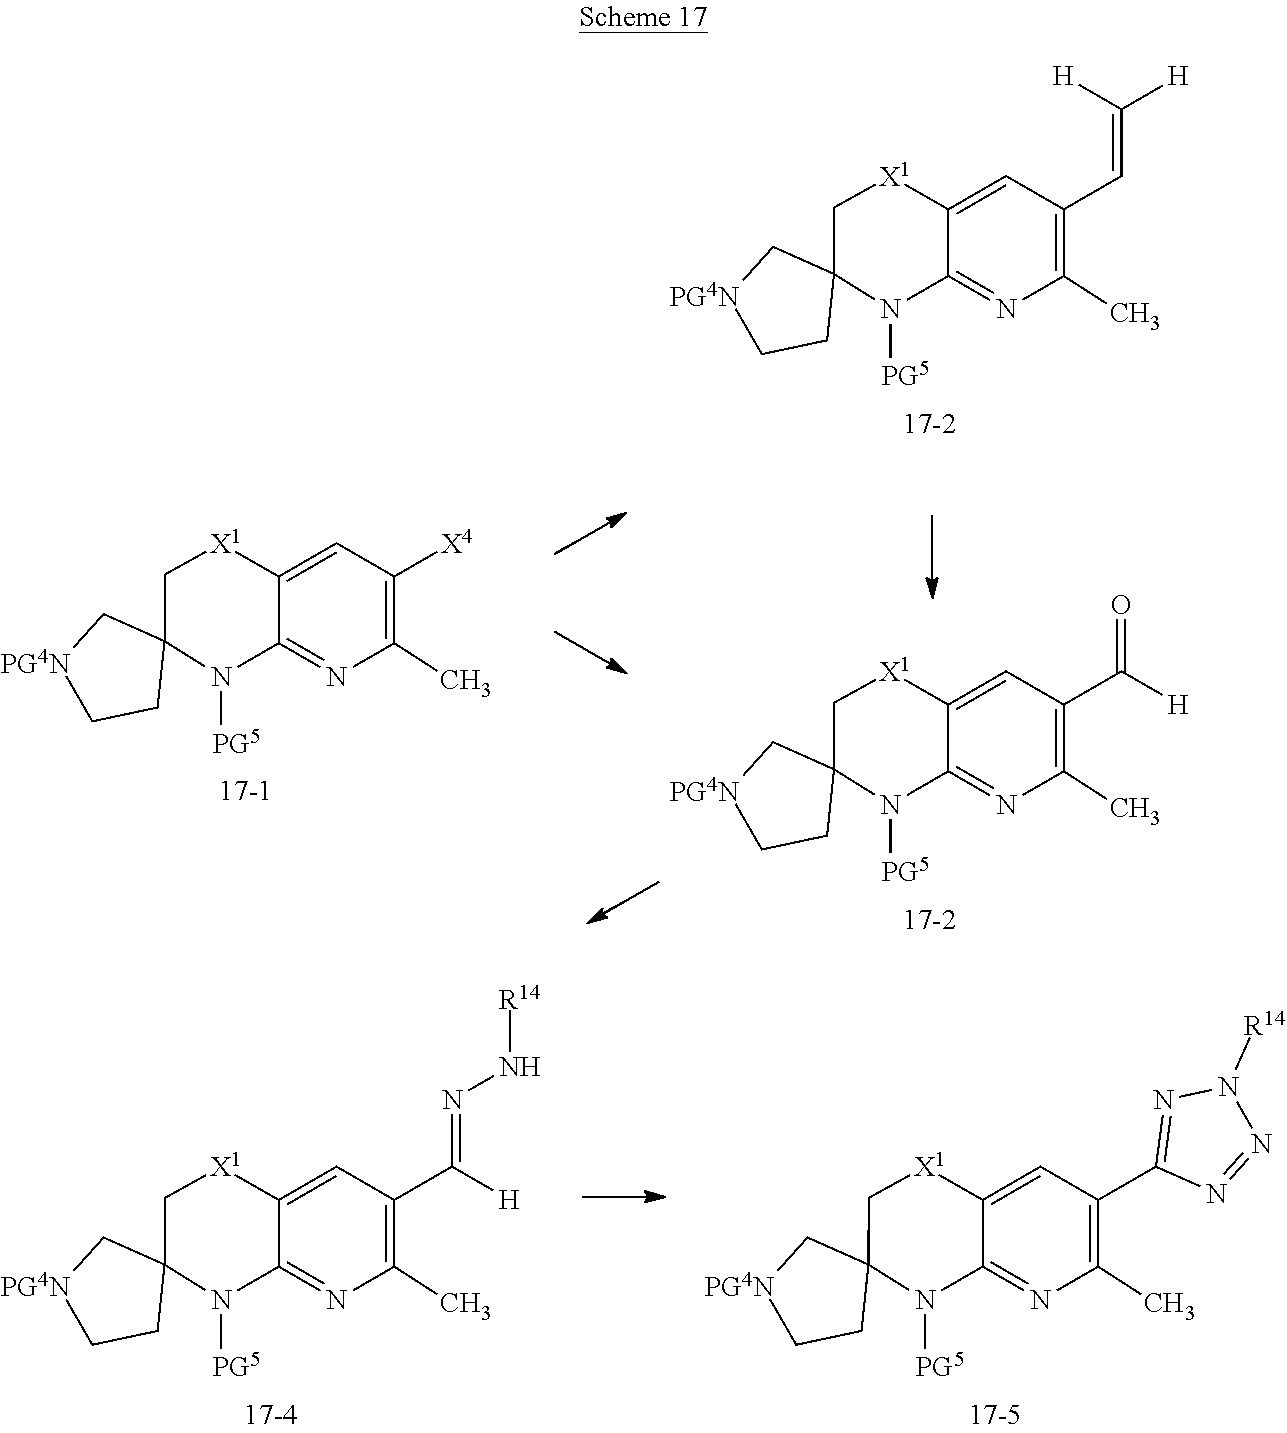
C1(C=C([H])[H])=C(C)N=C2C(=C1)[X1]CC1(N2[PG5])CC[PG4N]C1.C1([X4])=C(C)N=C2C(=C1)[X1]CC1(N2[PG5])CC[PG4N]C1.C1(C(=O)[H])=C(C)N=C2C(=C1)[X1]CC1(N2[PG5])CC[PG4N]C1.C1(C(=NN[R14])[H])=C(C)N=C2C(=C1)[X1]CC1(N2[PG5])CC[PG4N]C1.C1(C2=NN([R14])N=N2)=C(C)N=C2C(=C1)[X1]CC1(N2[PG5])CC[PG4N]C1
